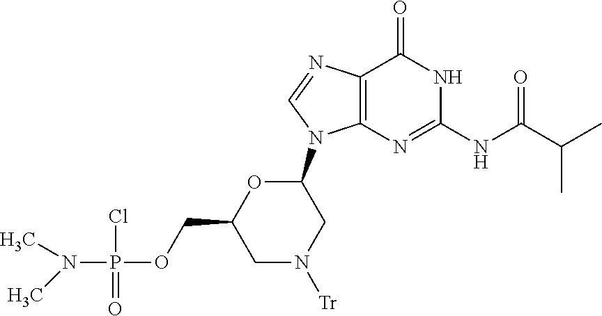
O=C1C2=C(N=C(NC(C(C)C)=O)N1)N(C1OC(COP(Cl)(=O)N(C)C)CN([Tr])C1)C=N2
